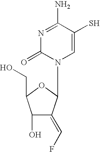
N1=C(N)C(S)=CN(C2C(=CF)C(O)C(CO)O2)C1=O
